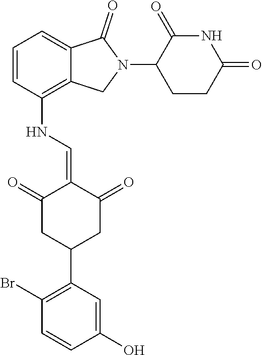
N(C1=C2C(=CC=C1)C(=O)N(C1CCC(=O)NC1=O)C2)C=C1C(=O)CC(C2=C(Br)C=CC(O)=C2)CC1=O
